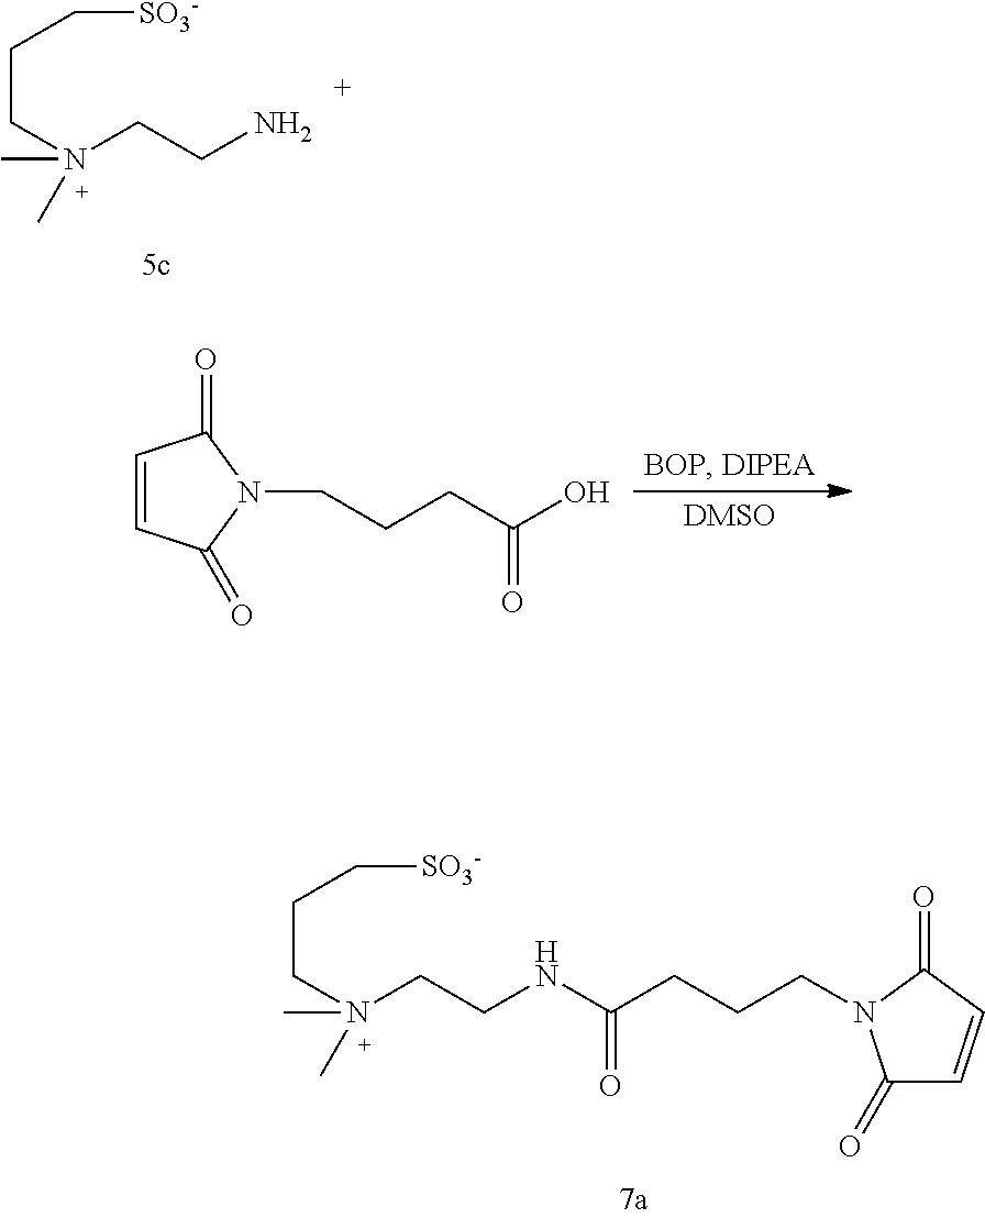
CN(C)(CCN)CCC[SO3-].C1=CC(=O)N(CCCC(O)=O)C1=O.CN(C)(CCNC(CCCN1C(=O)C=CC1=O)=O)CCC[SO3-]
